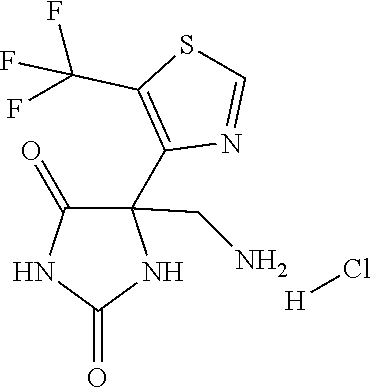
C1(=O)C(CN)(C2=C(C(F)(F)F)SC=N2)NC(=O)N1.[H]Cl
